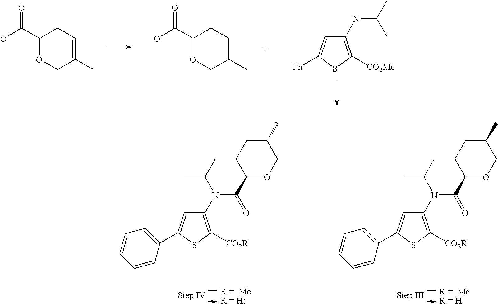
OC(C1OCC(C)=CC1)=O.OC(C1OCC(C)CC1)=O.C1(NC(C)C)=C([CO2Me])SC([Ph])=C1.C1(N(C(C2OCC(C)CC2)=O)C(C)C)=C([CO2R])SC(C2=CC=CC=C2)=C1.C1(N(C(C2OCC(C)CC2)=O)C(C)C)=C([CO2R])SC(C2=CC=CC=C2)=C1
